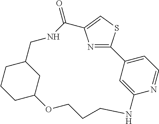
N1=C2SC=C1C(=O)NCC1CCCC(C1)OCCCNC1=CC2=CC=N1
